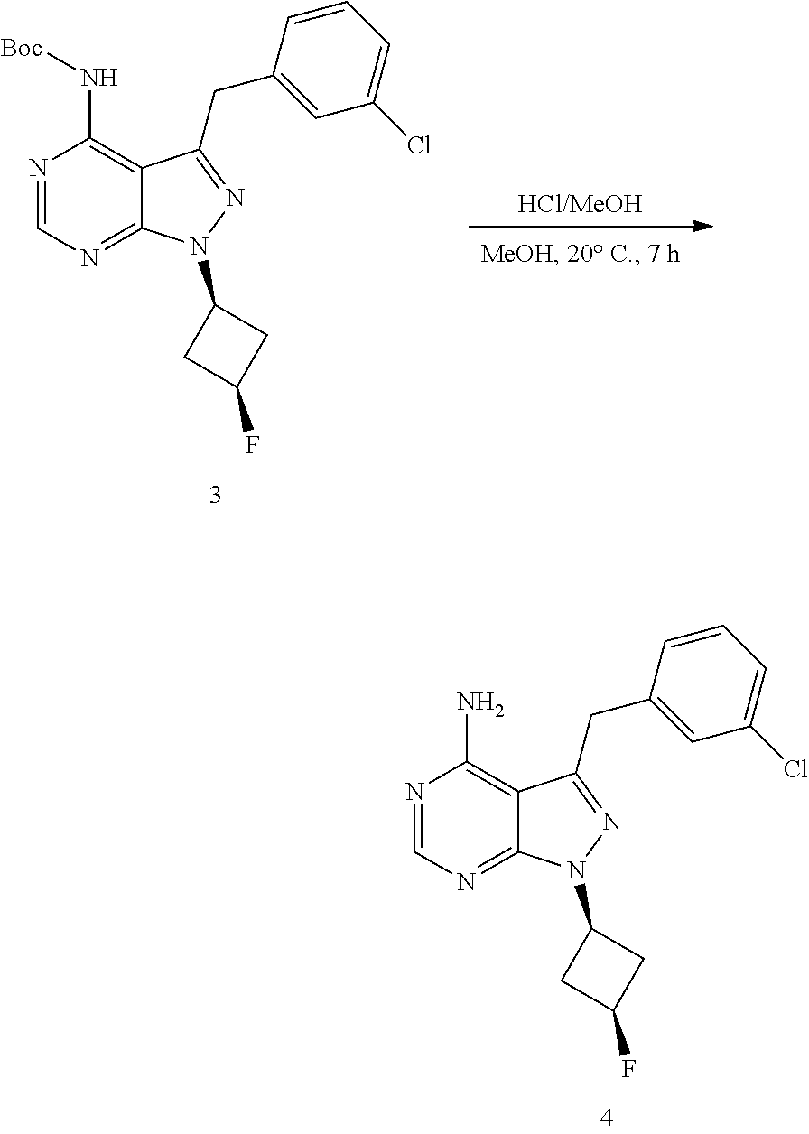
[HCl/MeOH].N1(C2CC(F)C2)N=C(CC2=CC(Cl)=CC=C2)C2=C(N[Boc])N=CN=C12.N1(C2CC(F)C2)N=C(CC2=CC(Cl)=CC=C2)C2=C(N)N=CN=C12
